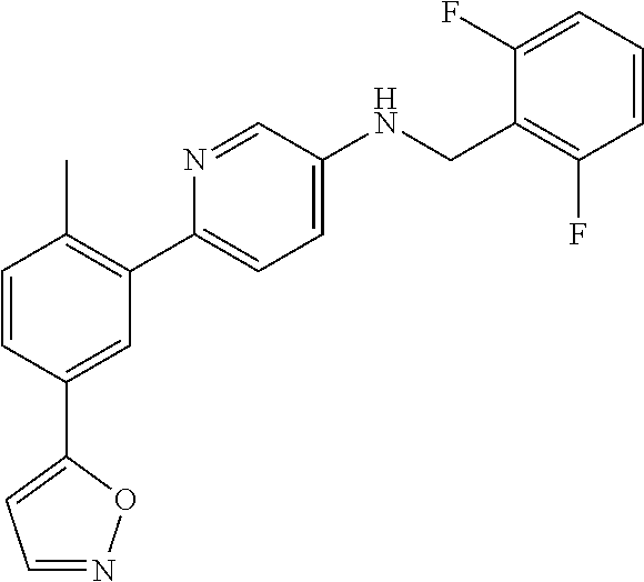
C1=CC(C2=CC=NO2)=CC(C2=CC=C(NCC3=C(F)C=CC=C3F)C=N2)=C1C
